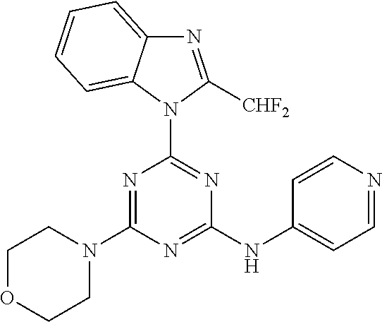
N1(C2=NC(NC3=CC=NC=C3)=NC(N3CCOCC3)=N2)C([CHF2])=NC2=CC=CC=C12
